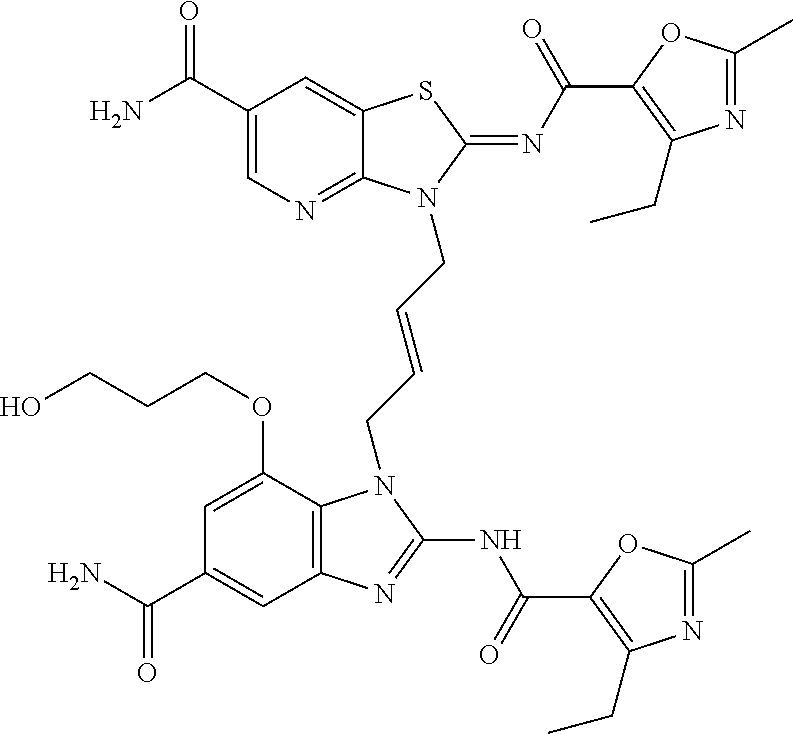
C1(C(N)=O)=CN=C2C(=C1)SC(=NC(=O)C1=C(CC)N=C(C)O1)N2CC=CCN1C2=C(C=C(C(N)=O)C=C2OCCCO)N=C1NC(=O)C1=C(CC)N=C(C)O1
